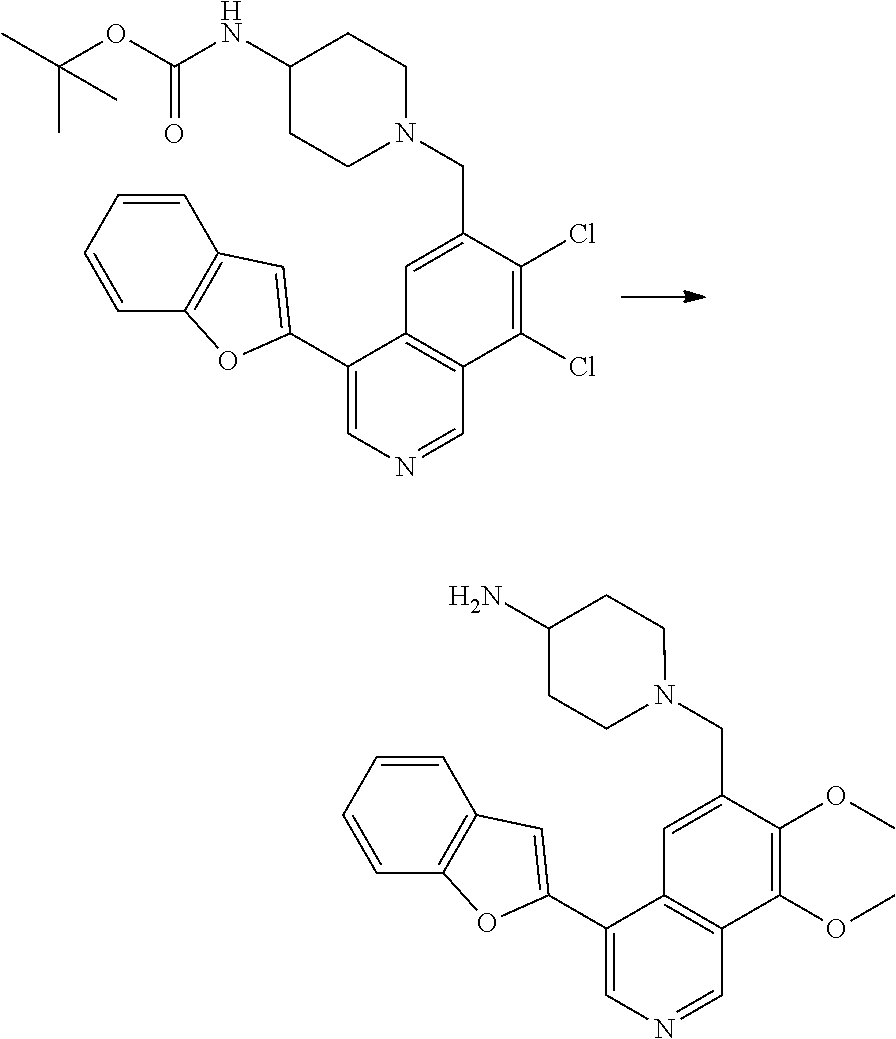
C1(Cl)=C(Cl)C(CN2CCC(NC(OC(C)(C)C)=O)CC2)=CC2=C1C=NC=C2C1=CC2=C(C=CC=C2)O1.C1(OC)=C(OC)C(CN2CCC(N)CC2)=CC2=C1C=NC=C2C1=CC2=C(C=CC=C2)O1
